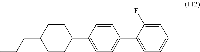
C1=C(F)C(C2=CC=C(C3CCC(CCC)CC3)C=C2)=CC=C1
